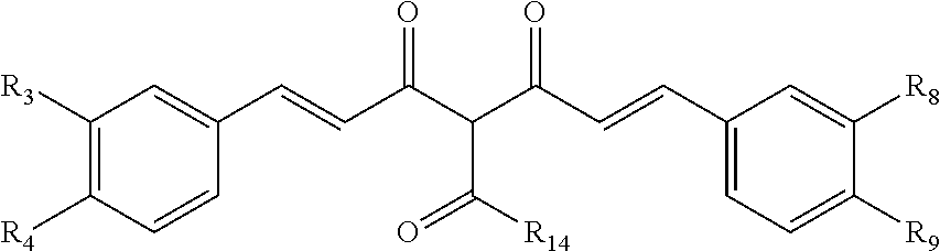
C1=C(C=CC(=O)C(C(=O)[R14])C(=O)C=CC2=CC=C([R9])C([R8])=C2)C=CC([R4])=C1[R3]
